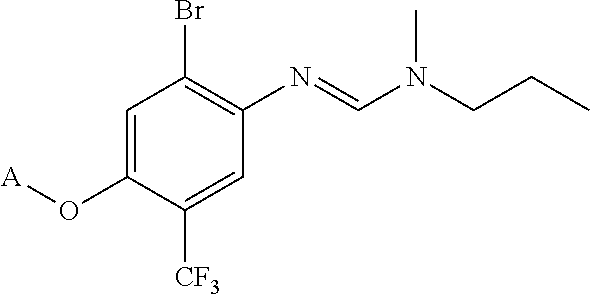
C1=C(O[A])C([CF3])=CC(N=CN(CCC)C)=C1Br
